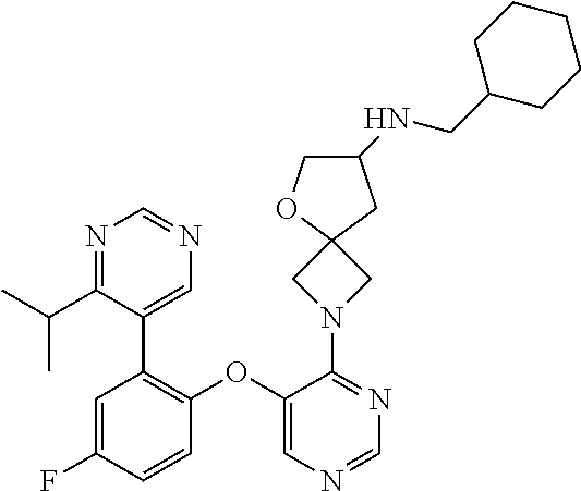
C1(OC2=C(C3=CN=CN=C3C(C)C)C=C(F)C=C2)=CN=CN=C1N1CC2(OCC(NCC3CCCCC3)C2)C1
